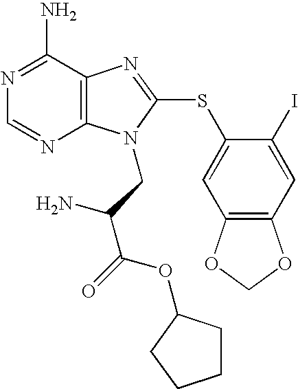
N1=C(N)C2=C(N=C1)N(CC(C(=O)OC1CCCC1)N)C(SC1=CC3=C(C=C1I)OCO3)=N2
